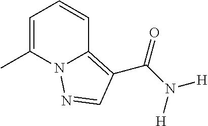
C1=C(C)N2C(=C(C(N([H])[H])=O)C=N2)C=C1
